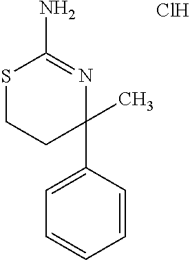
N1=C(N)SCCC1(C1=CC=CC=C1)C.Cl
